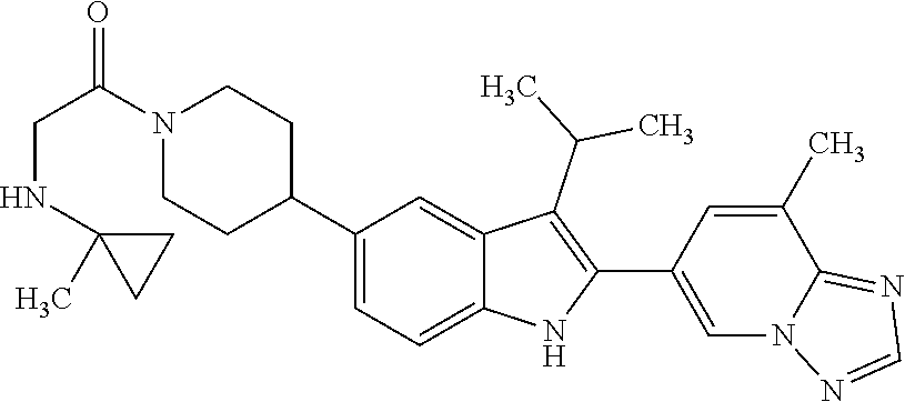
C1(C2CCN(C(=O)CNC3(C)CC3)CC2)=CC=C2C(=C1)C(C(C)C)=C(C1=CN3C(=NC=N3)C(C)=C1)N2
